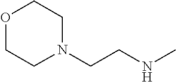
C1N(CCNC)CCOC1
